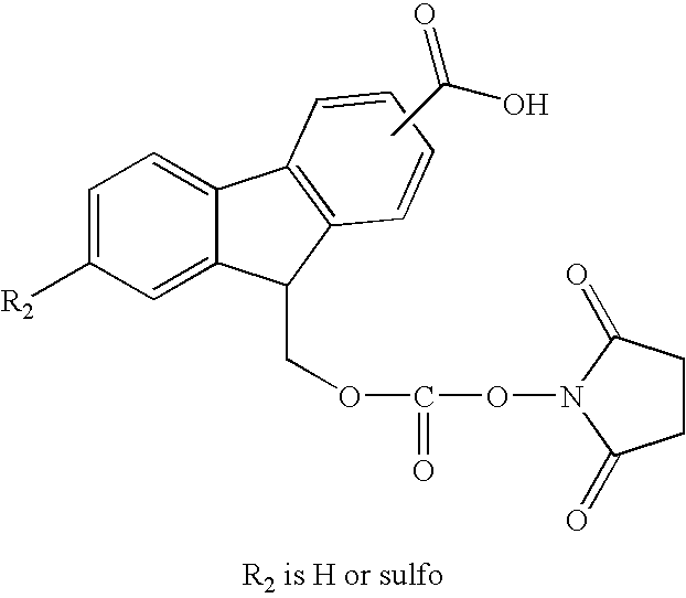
CC(O)=O.C1=C([R2])C=C2C(=C1)C1=C(C2COC(=O)ON2C(=O)CCC2=O)C=CC=C1
